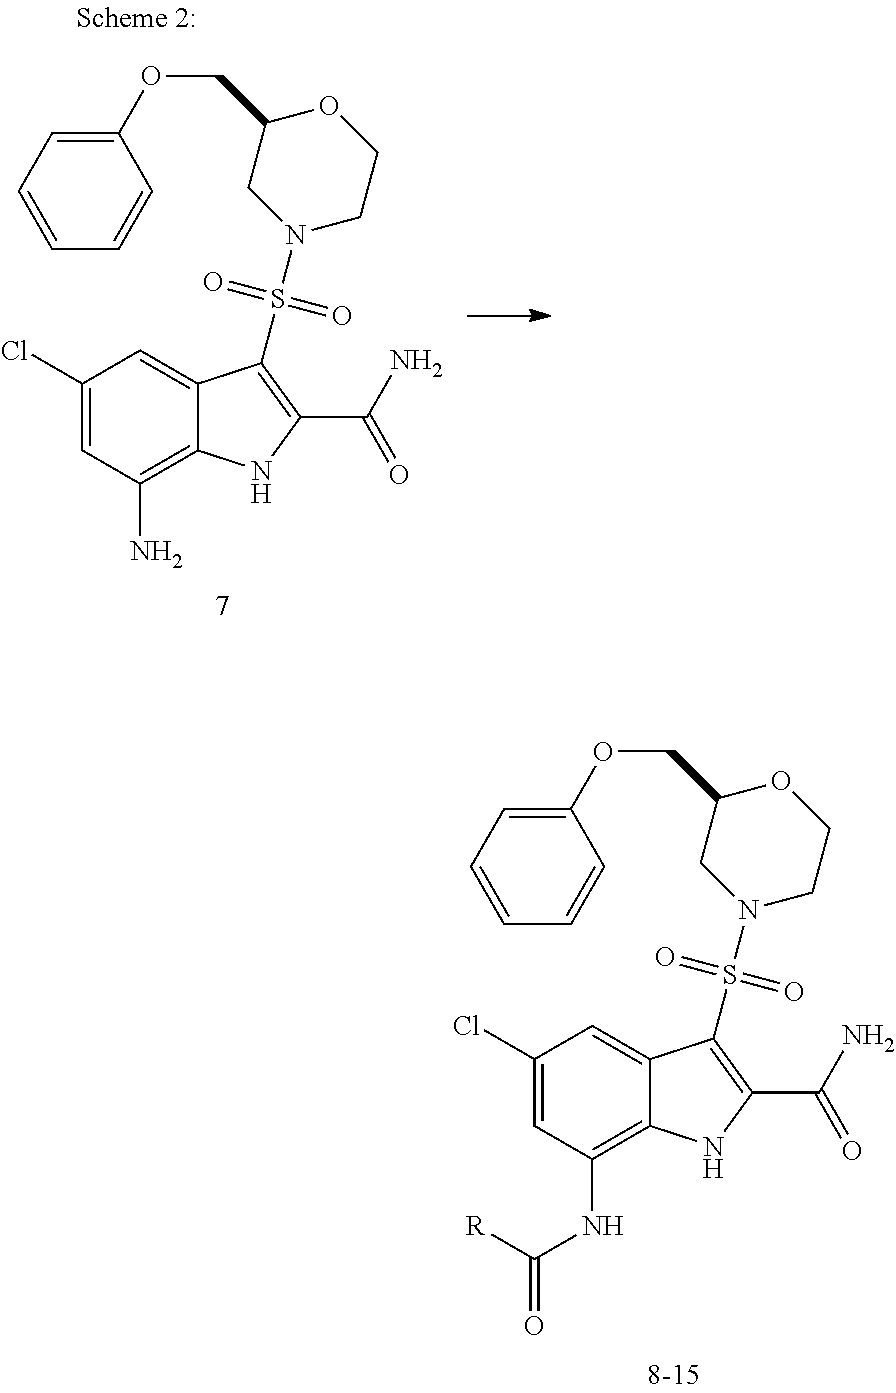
C1(Cl)=CC(N)=C2C(=C1)C(S(N1CCOC(COC3=CC=CC=C3)C1)(=O)=O)=C(C(N)=O)N2.C1(Cl)=CC(NC(=O)[R])=C2C(=C1)C(S(N1CCOC(COC3=CC=CC=C3)C1)(=O)=O)=C(C(N)=O)N2
